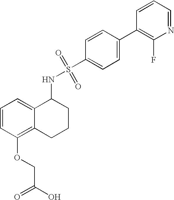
C1=CC(OCC(O)=O)=C2C(=C1)C(NS(=O)(=O)C1=CC=C(C3=C(F)N=CC=C3)C=C1)CCC2
